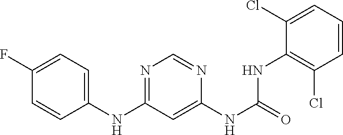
C1=CC(NC2=NC=NC(NC(=O)NC3=C(Cl)C=CC=C3Cl)=C2)=CC=C1F
